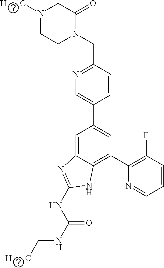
C1=CC(CN2C(=O)CN([H      C])CC2)=NC=C1C1=CC(C2=C(F)C=CC=N2)=C2C(=C1)N=C(NC(NC[H      C])=O)N2
